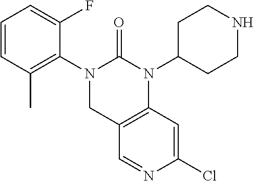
C12=C(N(C3CCNCC3)C(=O)N(C3=C(C)C=CC=C3F)C1)C=C(Cl)N=C2
